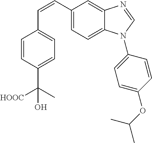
C(=CC1=CC=C2C(=C1)N=CN2C1=CC=C(OC(C)C)C=C1)C1=CC=C(C(C)([HOOC])O)C=C1
